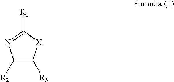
C1([R2])=C([R3])[X]C([R1])=N1
